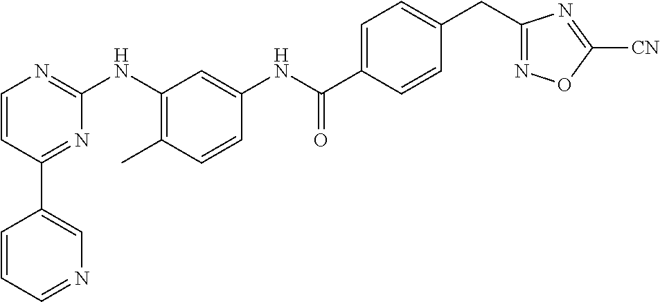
C1(C2=CN=CC=C2)=NC(NC2=C(C)C=CC(NC(C3=CC=C(CC4=NOC([CN])=N4)C=C3)=O)=C2)=NC=C1
